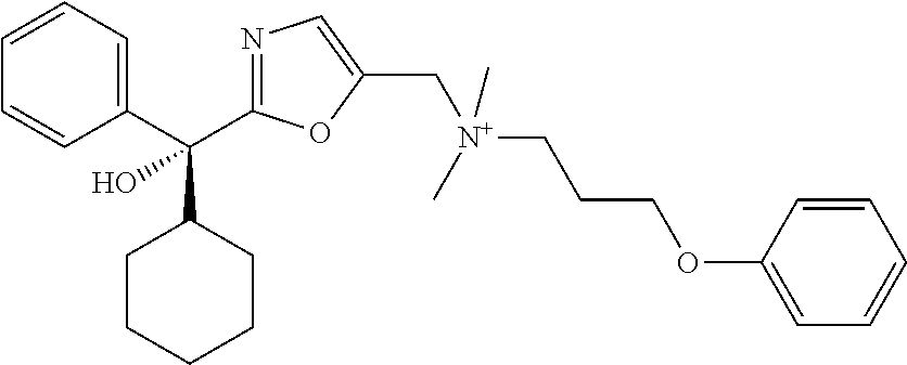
C1=CC=C(C(C2CCCCC2)(O)C2=NC=C(C[N+](CCCOC3=CC=CC=C3)(C)C)O2)C=C1
